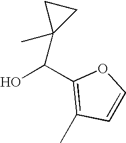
OC(C1=C(C)C=CO1)C1(C)CC1
